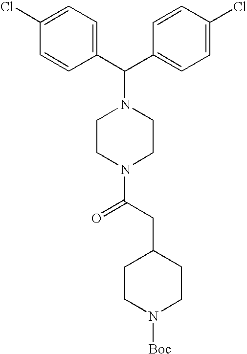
C1(C(C2=CC=C(Cl)C=C2)N2CCN(C(CC3CCN([Boc])CC3)=O)CC2)=CC=C(Cl)C=C1
